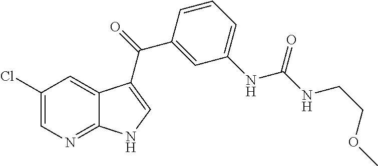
C1(Cl)=CN=C2C(=C1)C(C(=O)C1=CC(NC(NCCOC)=O)=CC=C1)=CN2
